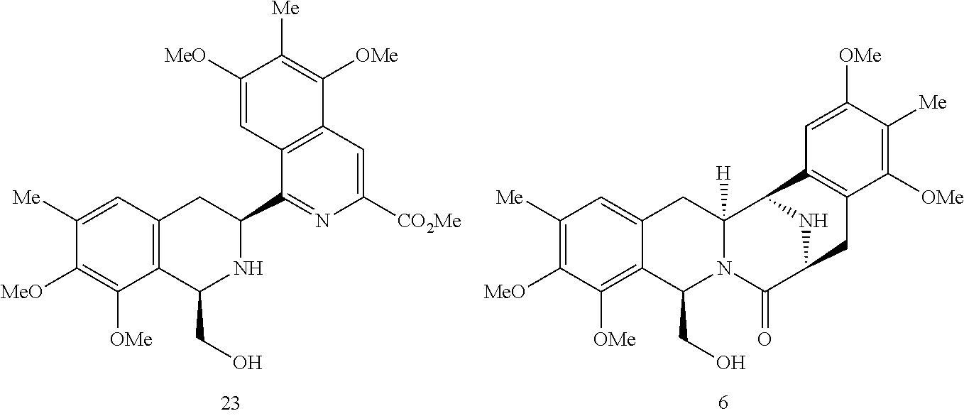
C1([Me])=CC2=C(C([OMe])=C1[MeO])C(CO)NC(C1=NC([CO2Me])=CC3=C1C=C([MeO])C([Me])=C3[OMe])C2.C1([Me])=C([MeO])C([OMe])=C2C(=C1)CC1([H])N(C2CO)C(=O)C2NC1C1=C(C([OMe])=C([Me])C([OMe])=C1)C2
